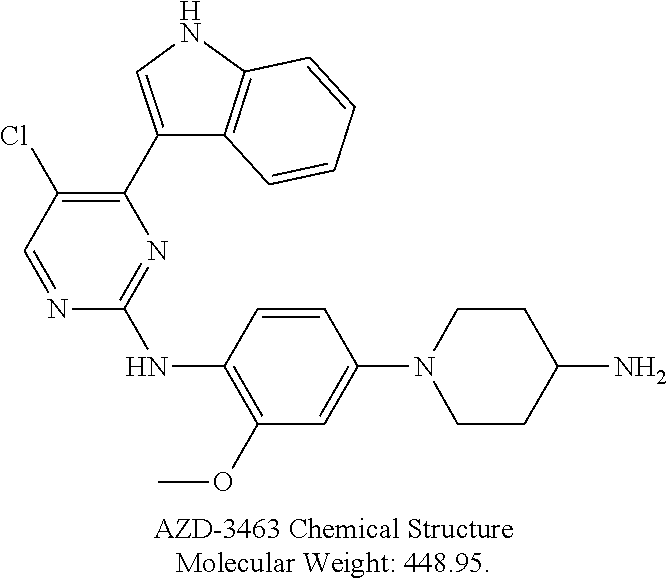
C1=NC(NC2=C(OC)C=C(N3CCC(N)CC3)C=C2)=NC(C2=CNC3=C2C=CC=C3)=C1Cl
